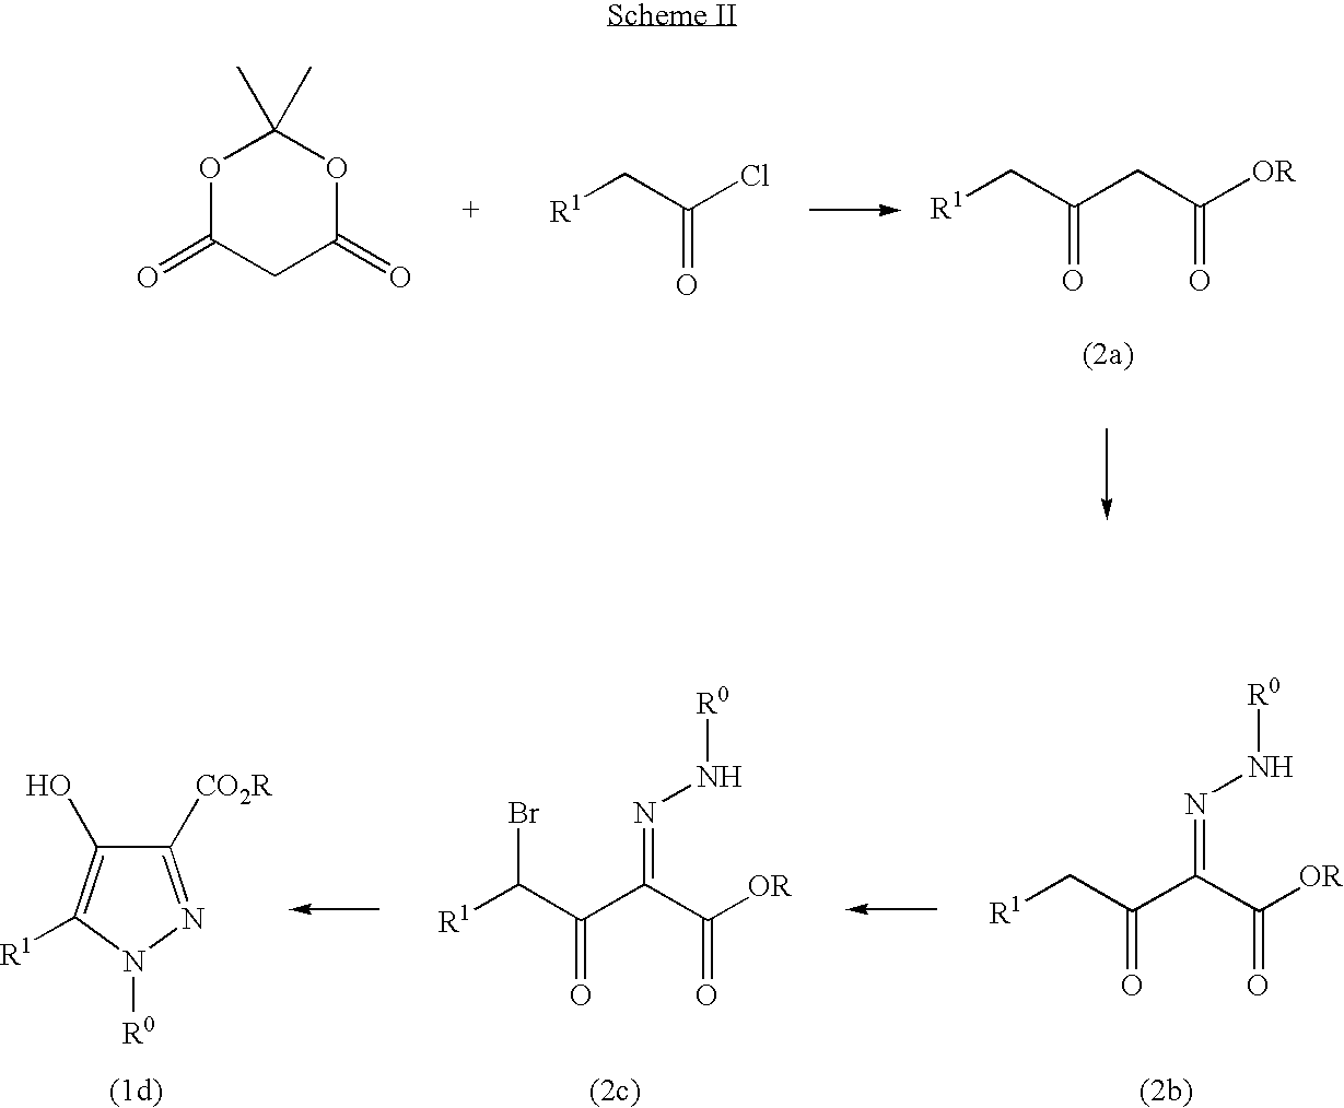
C1C(=O)OC(C)(C)OC1=O.[R1]CC(Cl)=O.[R1]CC(CC([OR])=O)=O.C1([CO2R])=NN([R0])C([R1])=C1O.[R1]C(C(C(C([OR])=O)=NN[R0])=O)Br.[R1]CC(C(C([OR])=O)=NN[R0])=O
